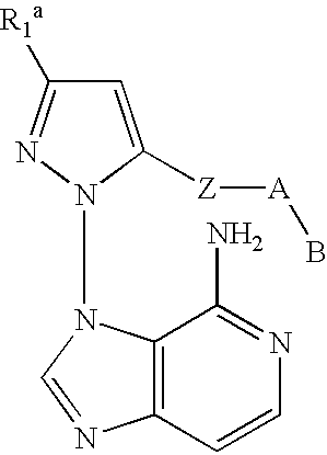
C1=C([Z][A]B)N(N2C3=C(N=C2)C=CN=C3N)N=C1[R1a]
